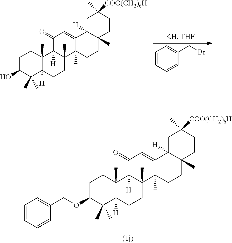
C1C(OCC2=CC=CC=C2)C(C)(C)C2([H])C(C)(C1)C1([H])C(C)(CC2)C2(C)C(=CC1=O)C1([H])C(C)(CC2)CCC(C)([COO(CH2)6H])C1.C1C(O)C(C)(C)C2([H])C(C)(C1)C1([H])C(C)(CC2)C2(C)C(=CC1=O)C1([H])C(C)(CC2)CCC(C)([COO(CH2)6H])C1.C1=CC=CC(CBr)=C1
